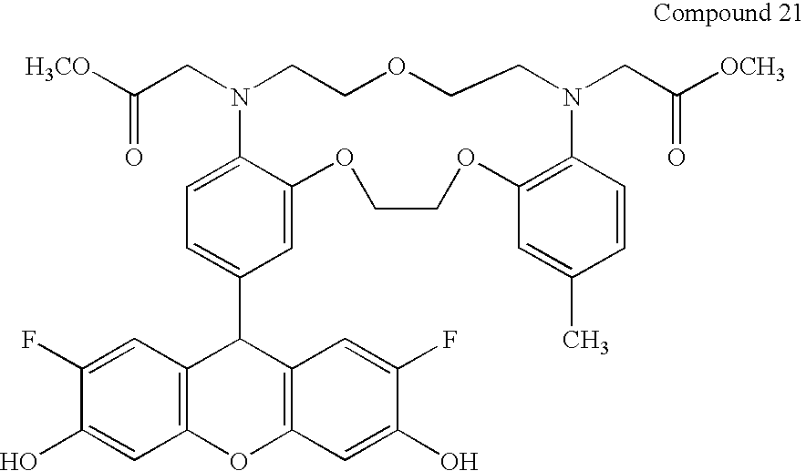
C1=C(C2C3=C(OC4=C2C=C(F)C(O)=C4)C=C(O)C(F)=C3)C=C2C(=C1)N(CC([H3CO])=O)CCOCCN(CC([OCH3])=O)C1=C(OCCO2)C=C(C)C=C1
